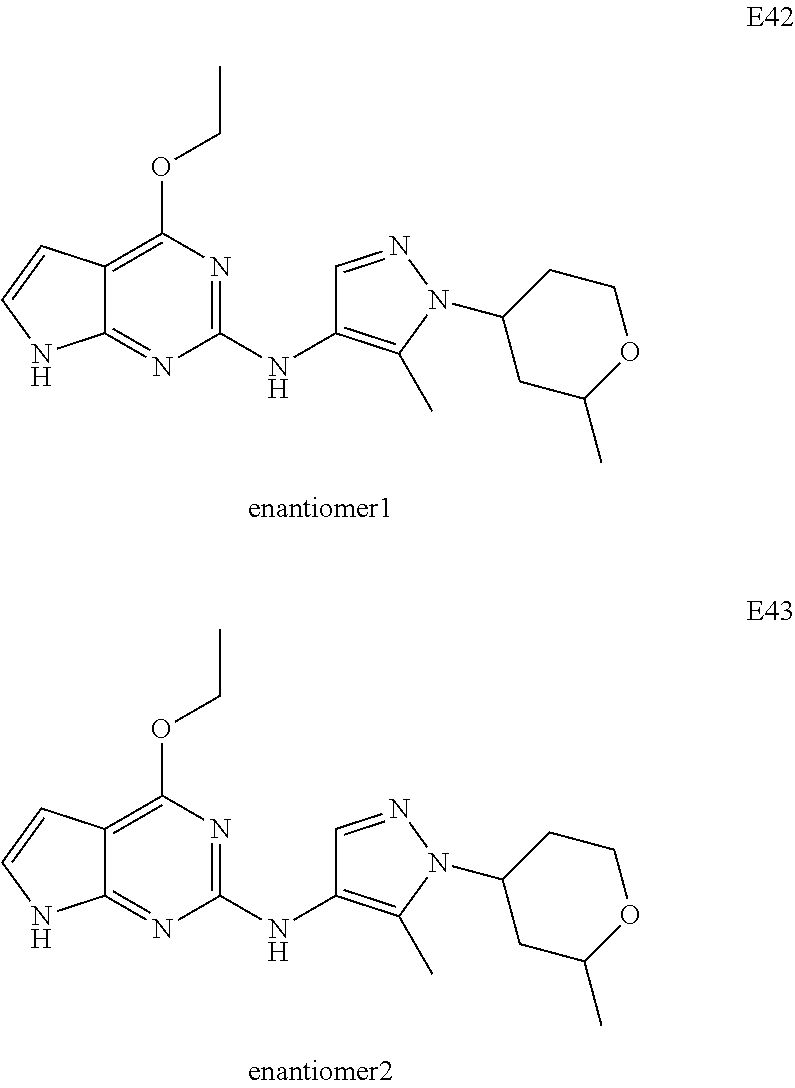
C12=C(OCC)N=C(NC3=C(C)N(C4CC(C)OCC4)N=C3)N=C1NC=C2.C12=C(OCC)N=C(NC3=C(C)N(C4CC(C)OCC4)N=C3)N=C1NC=C2
